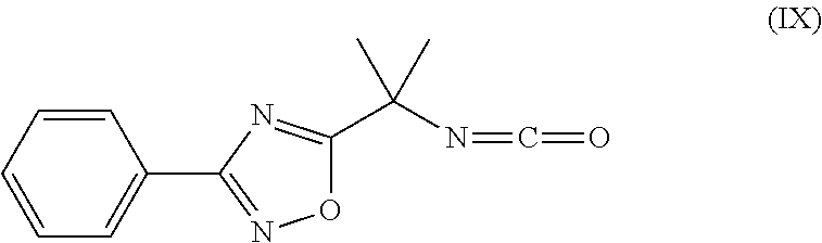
C1=CC=CC=C1C1=NOC(C(N=C=O)(C)C)=N1
